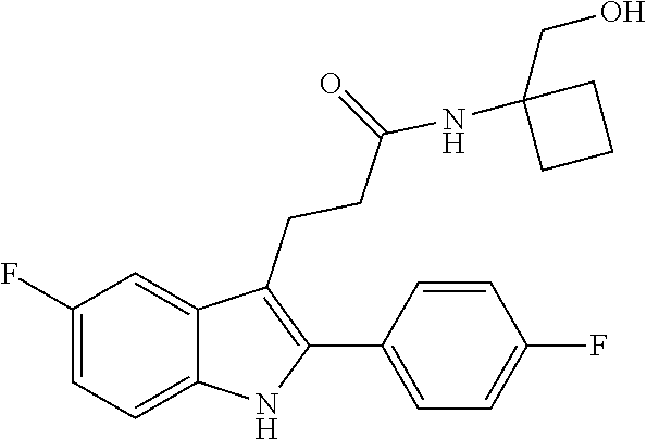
C1=CC(F)=CC=C1C1=C(CCC(=O)NC2(CO)CCC2)C2=CC(F)=CC=C2N1
